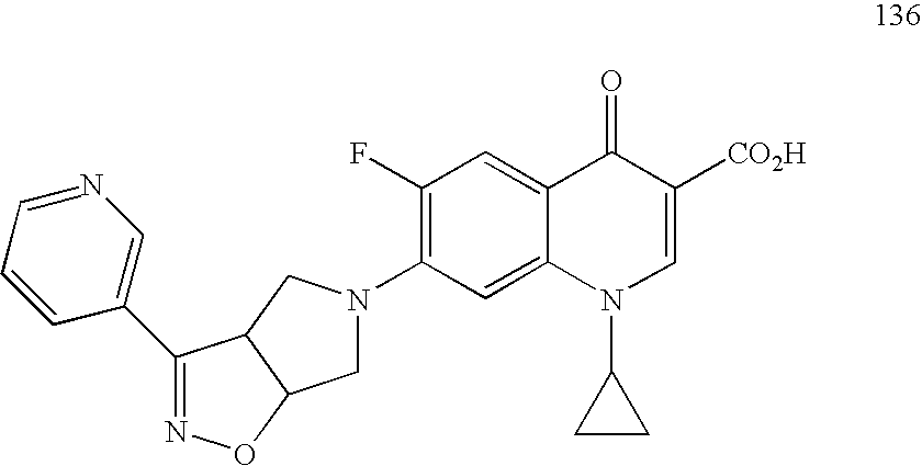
N1=C(C2=CN=CC=C2)C2C(O1)CN(C1=C(F)C=C3C(=C1)N(C1CC1)C=C([CO2H])C3=O)C2
